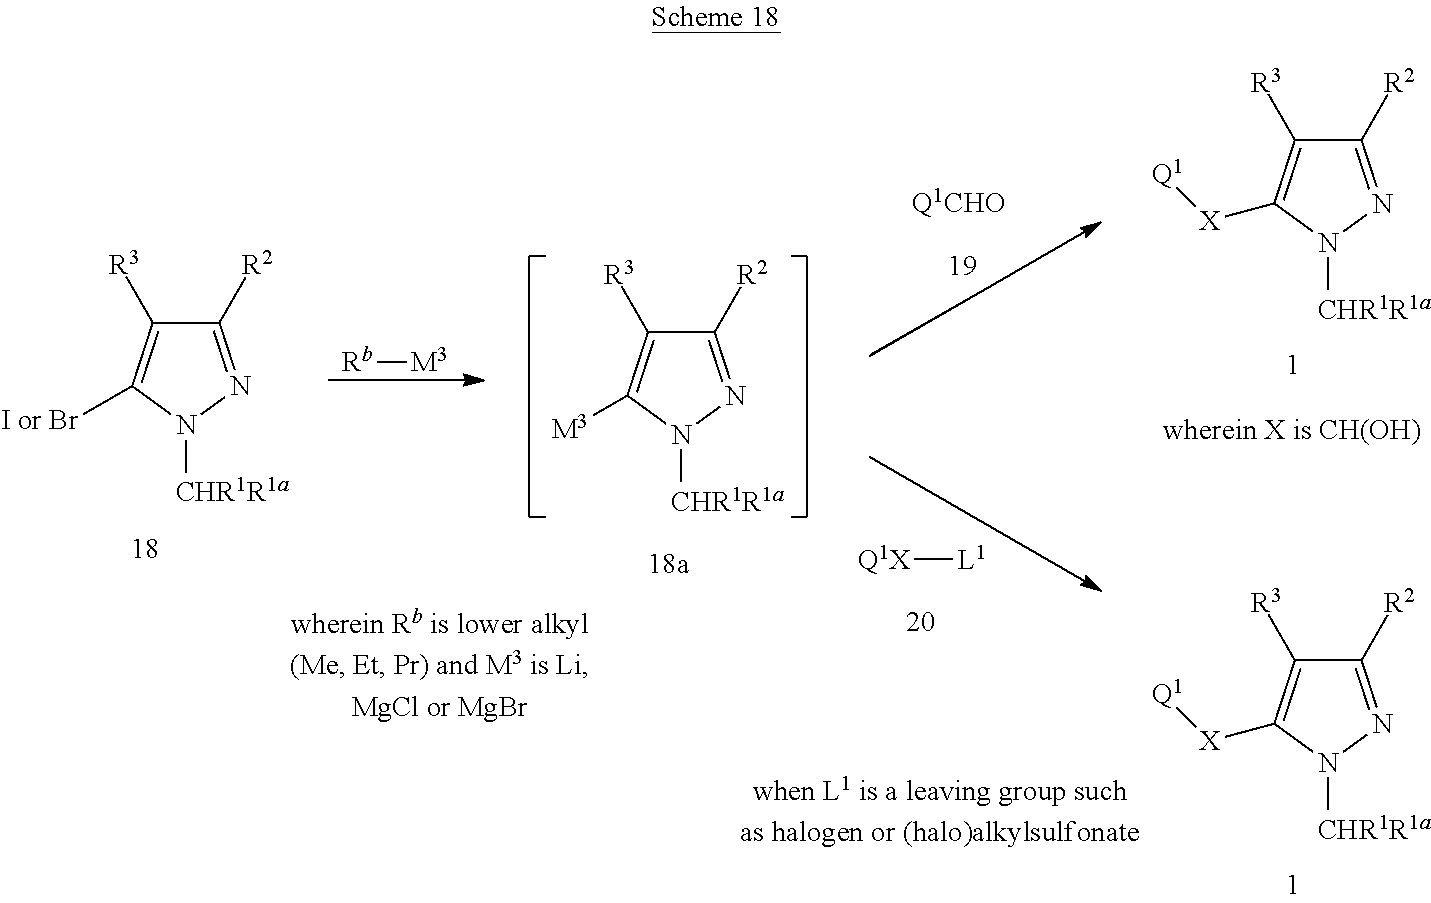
C1([R2])=NN([CHR1R1a])C([I or Br])=C1[R3].[Rb][M3].C1([R2])=NN([CHR1R1a])C([M3])=C1[R3].C1([R2])=NN([CHR1R1a])C([X][Q1])=C1[R3].C1([R2])=NN([CHR1R1a])C([X][Q1])=C1[R3].[Q1CHO].[Q1X][L1]
